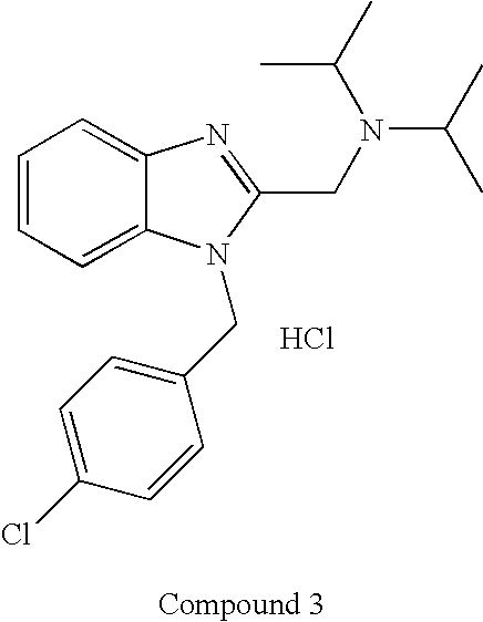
C1=CC=C2C(=C1)N=C(CN(C(C)C)C(C)C)N2CC1=CC=C(Cl)C=C1.Cl
